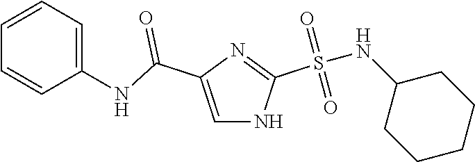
C1=C(C(=O)NC2=CC=CC=C2)N=C(S(=O)(=O)NC2CCCCC2)N1
